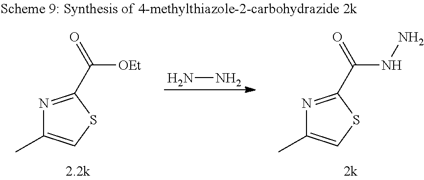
NN.C(=O)(NN)C1=NC(C)=CS1.C(=O)([OEt])C1=NC(C)=CS1
